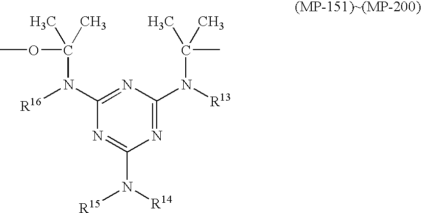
COC(N([R16])C1=NC(N([R13])C(C)(C)C)=NC(N([R15])[R14])=N1)(C)C
